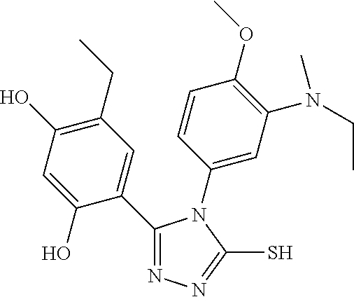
C1(CC)=C(O)C=C(O)C(C2=NN=C(S)N2C2=CC(N(CC)C)=C(OC)C=C2)=C1
